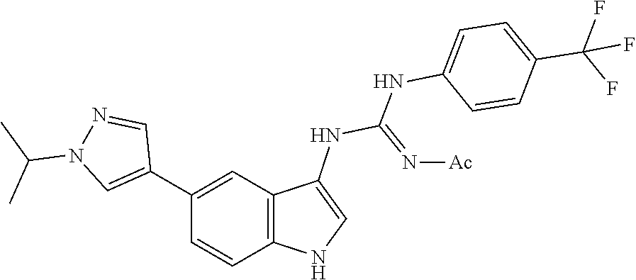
C1=CC(NC(=N[Ac])NC2=CNC3=C2C=C(C2=CN(C(C)C)N=C2)C=C3)=CC=C1C(F)(F)F
